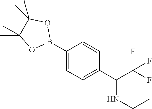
C1=CC(C(C(F)(F)F)NCC)=CC=C1B1OC(C)(C)C(C)(C)O1
